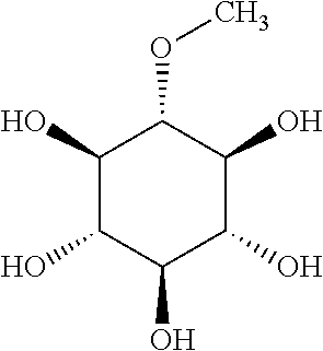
C1(O)C(O)C(O)C(O)C(O)C1OC
